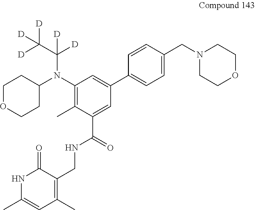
C1OCCC(N(C2=C(C)C(C(NCC3=C(C)C=C(C)NC3=O)=O)=CC(C3=CC=C(CN4CCOCC4)C=C3)=C2)C(C([D])([D])[D])([D])[D])C1
